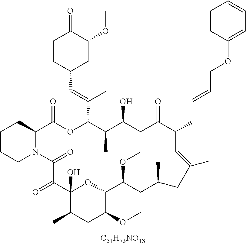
[C51H73NO13].C1CCN2C(C1)C(=O)OC(C(=CC1CC(OC)C(=O)CC1)C)C(C)C(O)CC(=O)C(CC=CCOC1=CC=CC=C1)C=C(C)CC(C)CC(OC)C1OC(O)(C(=O)C2=O)C(C)CC1OC
